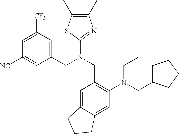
C1([NC])=CC(CN(CC2=C(N(CC3CCCC3)CC)C=C3C(=C2)CCC3)C2=NC(C)=C(C)S2)=CC([CF3])=C1
